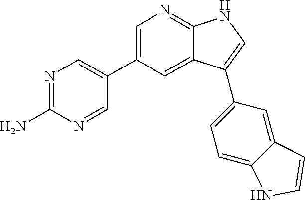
C1=C(C2=CN=C(N)N=C2)C=C2C(=N1)NC=C2C1=CC=C2C(=C1)C=CN2
